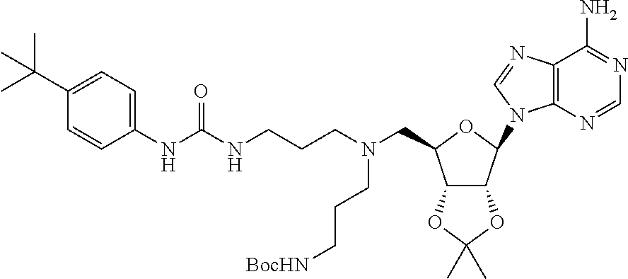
C12C(N3C4=C(C(N)=NC=N4)N=C3)OC(CN(CCCNC(NC3=CC=C(C(C)(C)C)C=C3)=O)CCC[BocHN])C1OC(C)(C)O2
